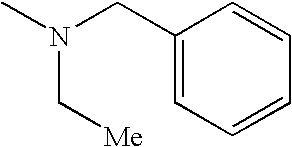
CN(CC1=CC=CC=C1)C[Me]
